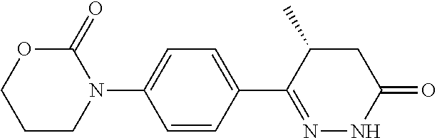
O1C(=O)N(C2=CC=C(C3=NNC(=O)CC3C)C=C2)CCC1
